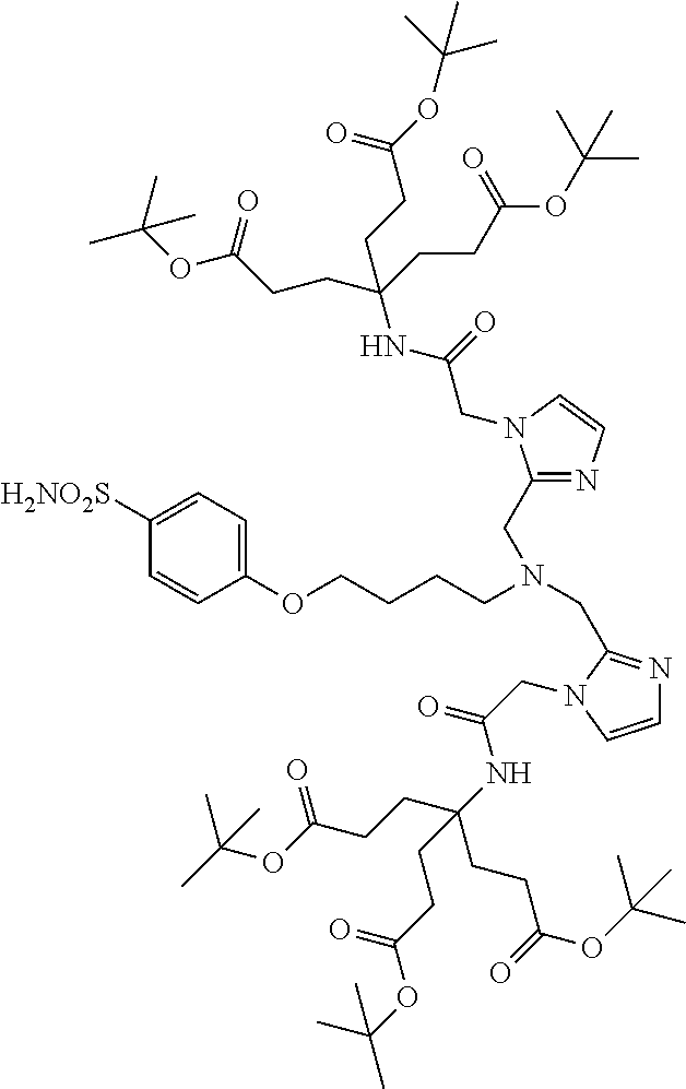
C1([H2NO2S])=CC=C(OCCCCN(CC2=NC=CN2CC(NC(CCC(=O)OC(C)(C)C)(CCC(=O)OC(C)(C)C)CCC(=O)OC(C)(C)C)=O)CC2=NC=CN2CC(=O)NC(CCC(=O)OC(C)(C)C)(CCC(=O)OC(C)(C)C)CCC(=O)OC(C)(C)C)C=C1
